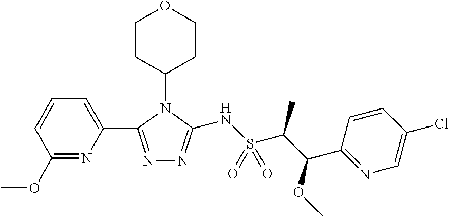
C1=C(C2=NN=C(NS(C(C(OC)C3=NC=C(Cl)C=C3)C)(=O)=O)N2C2CCOCC2)N=C(OC)C=C1
